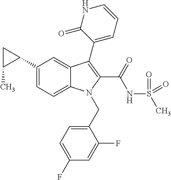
C1(C2CC2C)=CC=C2C(=C1)C(C1=CC=CNC1=O)=C(C(NS(C)(=O)=O)=O)N2CC1=CC=C(F)C=C1F
